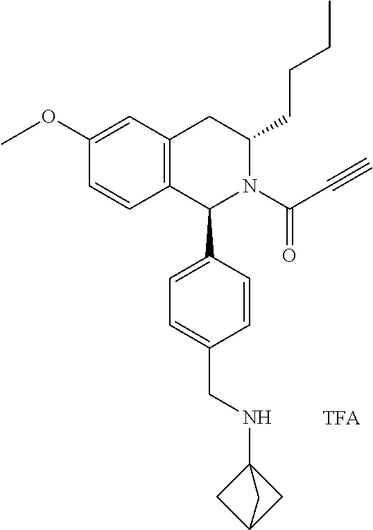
C12=C(CC(CCCC)N(C(C#C)=O)C1C1=CC=C(CNC34CC(C3)C4)C=C1)C=C(OC)C=C2
